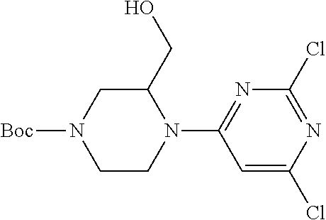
C1=C(Cl)N=C(Cl)N=C1N1C(CO)CN([Boc])CC1
